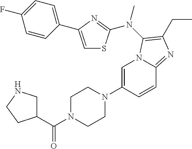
C1=C(N2CCN(C(C3CNCC3)=O)CC2)C=CC2=NC(CC)=C(N(C)C3=NC(C4=CC=C(F)C=C4)=CS3)N12
